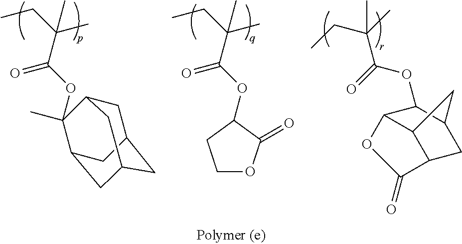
C(C(OC1(C)C2CC3CC(CC1C3)C2)=O)(CC)(C)C.C(C(OC1C(=O)OCC1)=O)(CC)(C)C.C(C(OC1C2C3C(CC1C3)C(=O)O2)=O)(C)(CC)C
